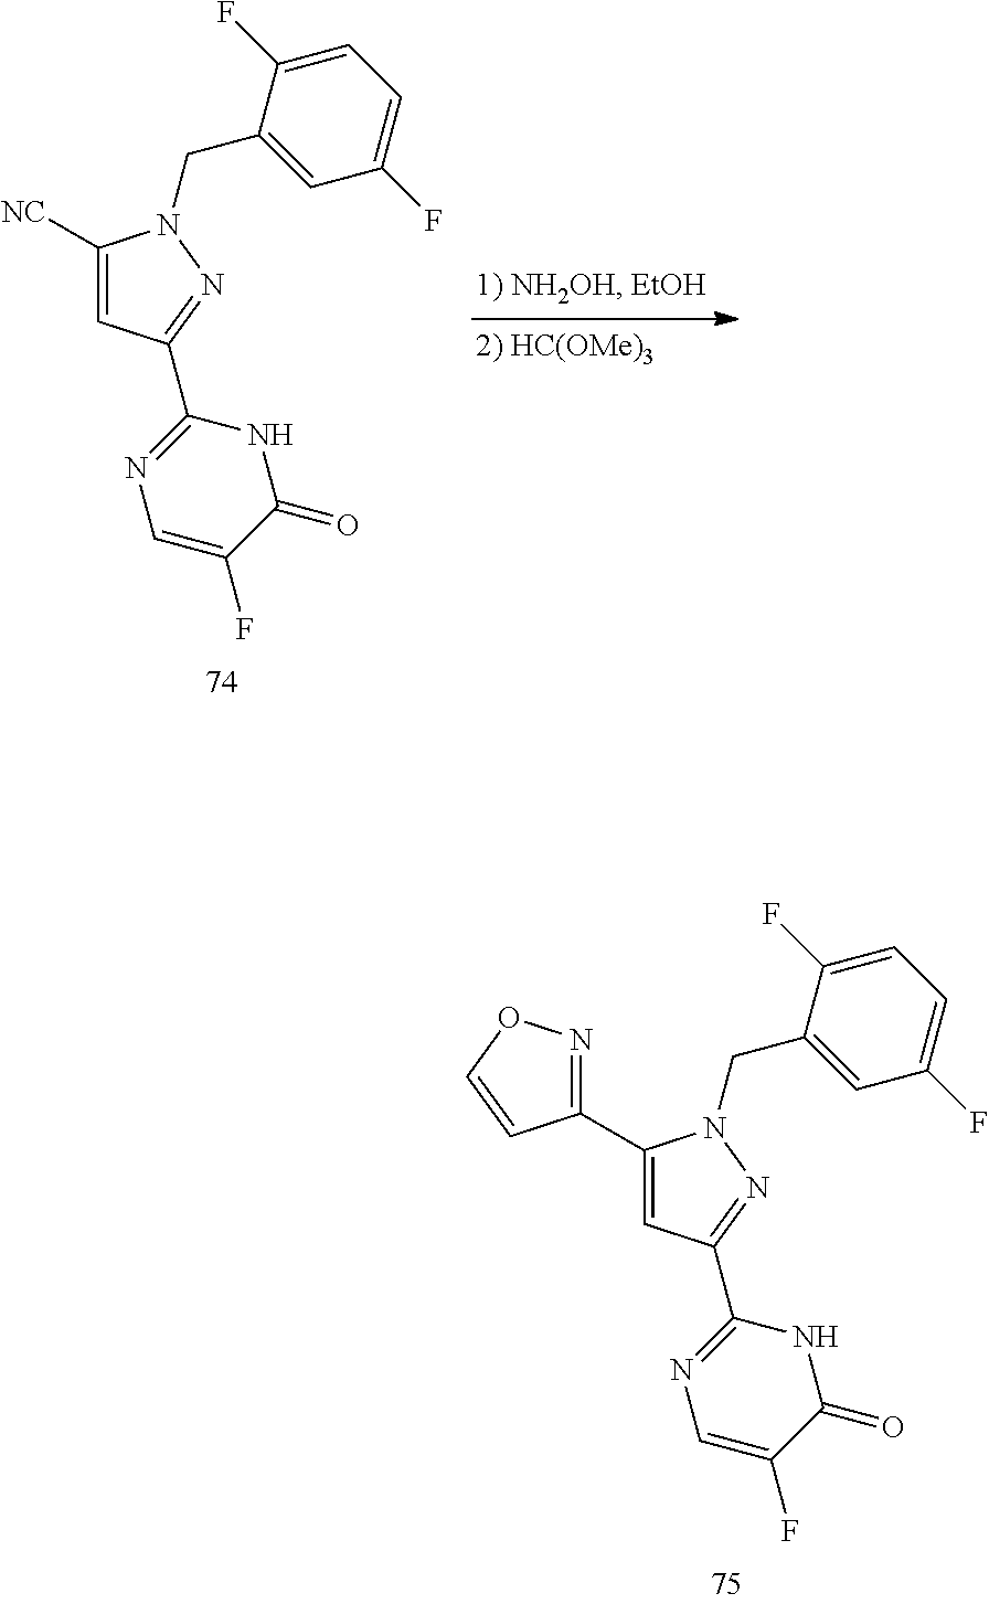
C1([NC])=CC(C2=NC=C(F)C(=O)N2)=NN1CC1=CC(F)=CC=C1F.C1(C2=NOC=C2)=CC(C2=NC=C(F)C(=O)N2)=NN1CC1=CC(F)=CC=C1F
